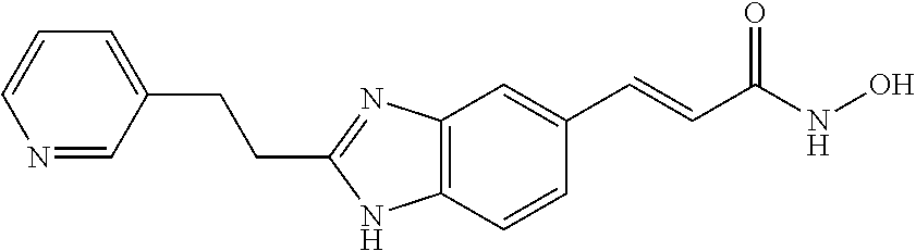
N1=CC(CCC2=NC3=C(N2)C=CC(C=CC(NO)=O)=C3)=CC=C1
